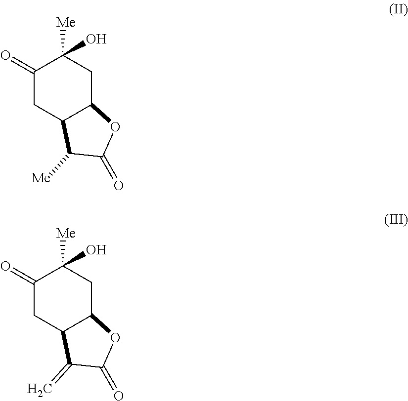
C1(=O)CC2C(CC1([Me])O)OC(=O)C2[Me].C1(=O)CC2C(CC1([Me])O)OC(=O)C2=C
